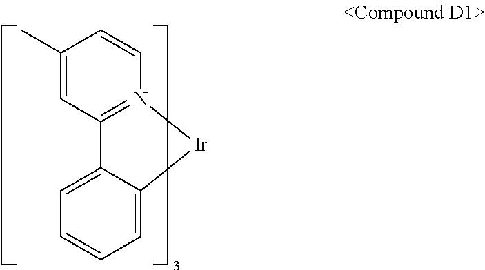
C1(C)=CC2=N(C=C1)[Ir]C1=CC=CC=C21
